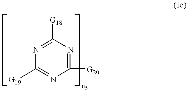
N1=C([G20])N=C([G19])N=C1[G18]
